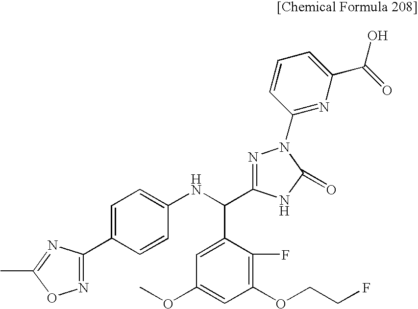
C1=C(C2=NOC(C)=N2)C=CC(NC(C2=CC(OC)=CC(OCCF)=C2F)C2=NN(C3=NC(C(=O)O)=CC=C3)C(=O)N2)=C1
